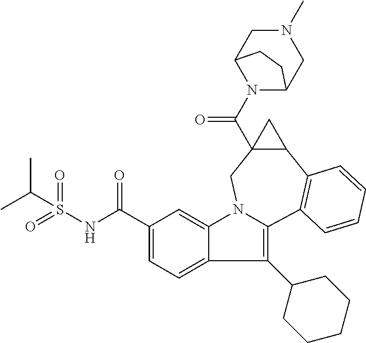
C1(C(NS(=O)(=O)C(C)C)=O)=CC=C2C(=C1)N1C(=C2C2CCCCC2)C2=C(C3C(C(N4C5CN(C)CC4CC5)=O)(C1)C3)C=CC=C2
